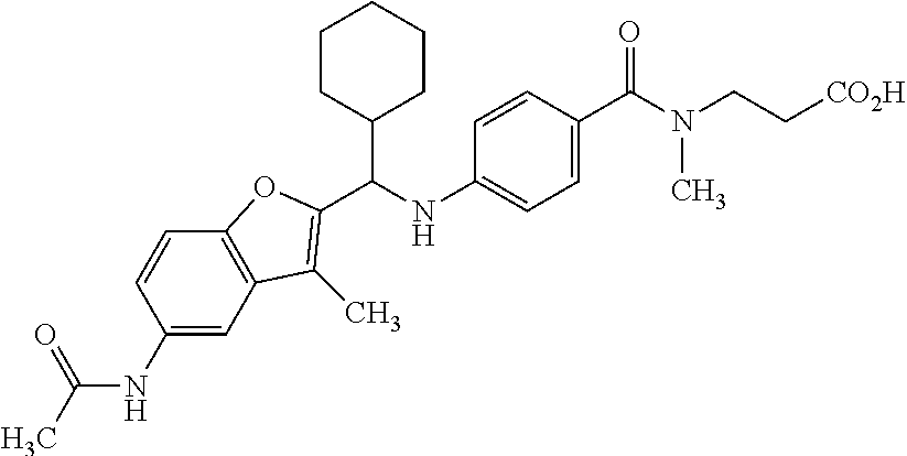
C1(NC(=O)C)=CC2=C(C=C1)OC(C(NC1=CC=C(C(N(CC[CO2H])C)=O)C=C1)C1CCCCC1)=C2C
